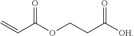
C=CC(OCCC([OH])=O)=O
